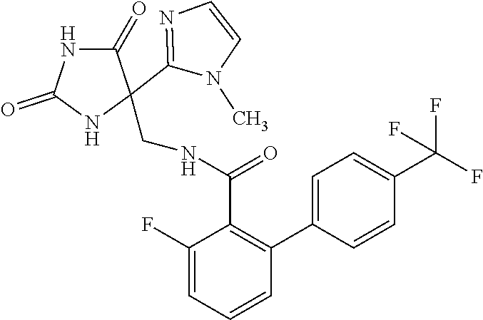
C1(=O)NC(=O)NC1(C1=NC=CN1C)CNC(C1=C(C2=CC=C(C(F)(F)F)C=C2)C=CC=C1F)=O
